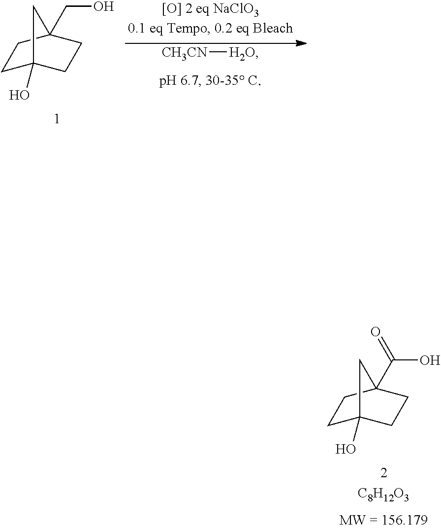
C1C2(O)CCC(C(O)=O)(C1)C2.[C8H12O3].C1C2(O)CCC(CO)(C1)C2.[CH3CN][H2O]
